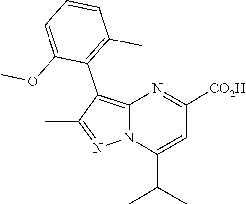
C1=CC=C(OC)C(C2=C3N(N=C2C)C(C(C)C)=CC([CO2H])=N3)=C1C
